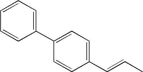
C1=CC(C2=CC=C(C=CC)C=C2)=CC=C1
